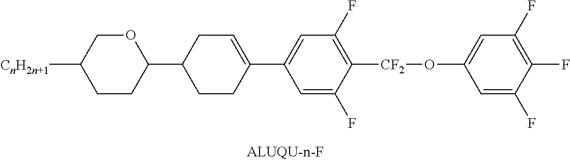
C1(C2OCC([CnH2n+1])CC2)CCC(C2=CC(F)=C([CF2]OC3=CC(F)=C(F)C(F)=C3)C(F)=C2)=CC1
